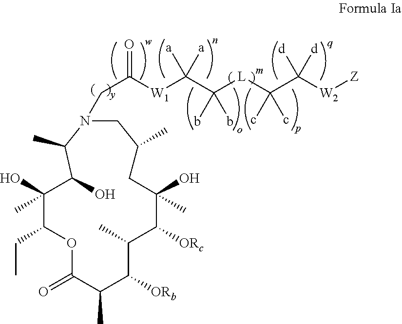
C([W1]C(C([L]C(C([W2][Z])([d])[d])(c)c)(b)b)([a])[a])(=O)CN1CC(C)CC(O)(C)C([ORc])C(C)C([ORb])C(C)C(=O)OC(CC)C(O)(C)C(O)C1C
